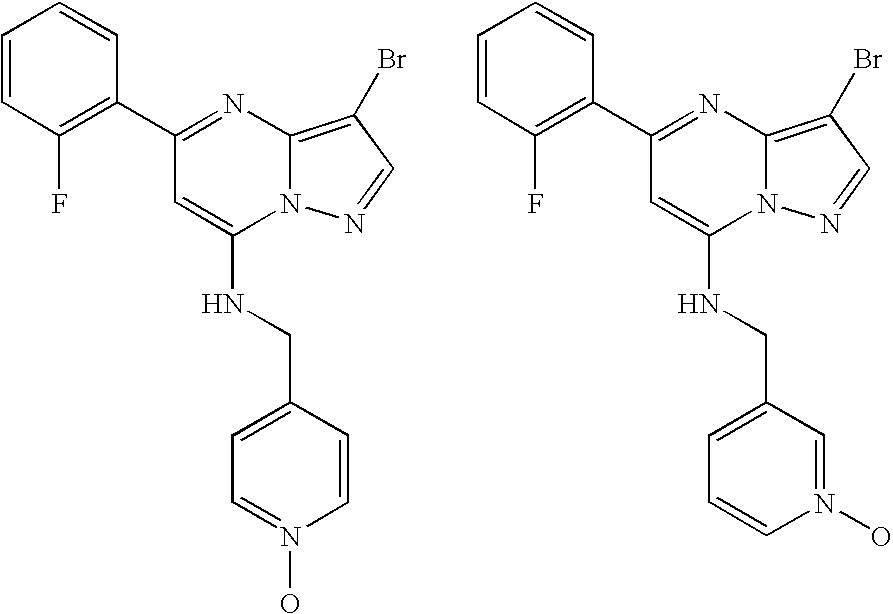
C1(C2=C(F)C=CC=C2)=NC2=C(Br)C=NN2C(NCC2=CC=N(O)C=C2)=C1.C1(C2=C(F)C=CC=C2)=NC2=C(Br)C=NN2C(NCC2=CC=CN(O)=C2)=C1
